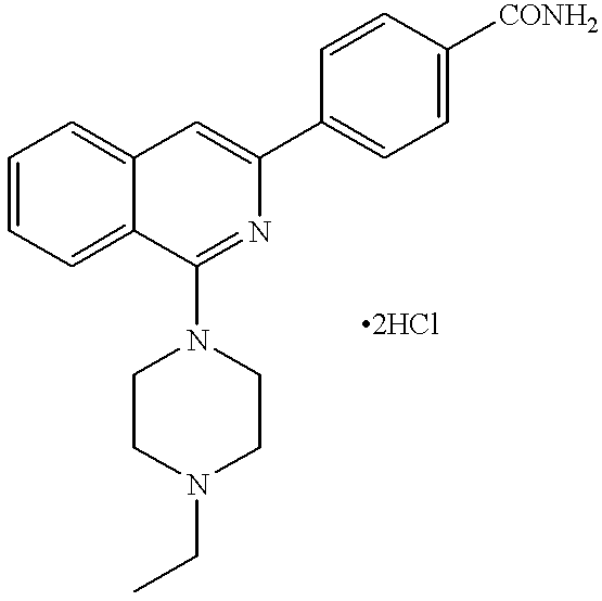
C1=CC=C2C(=C1)C=C(C1=CC=C([CONH2])C=C1)N=C2N1CCN(CC)CC1
